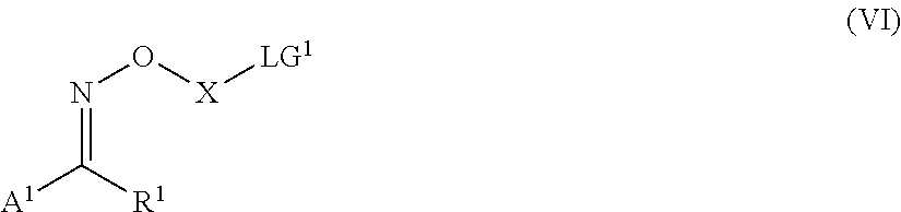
[A1]C([R1])=NO[X][LG1]
